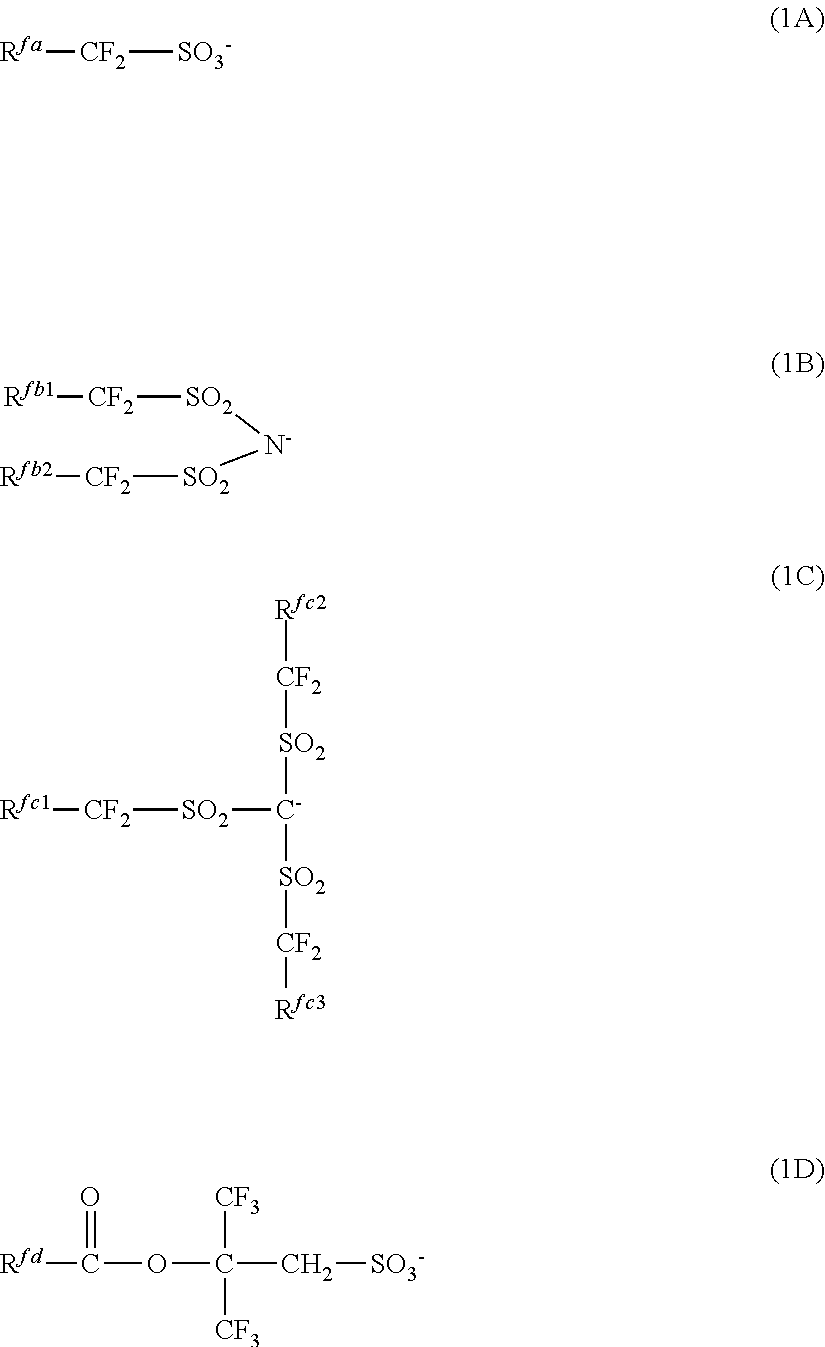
[CF2]([SO3-])[Rfa].[CF2]([SO2][N-][SO2][CF2][Rfb2])[Rfb1].[CF2]([SO2][C-]([SO2][CF2][Rfc3])[SO2][CF2][Rfc2])[Rfc1].C(OC(C[SO3-])([CF3])[CF3])([Rfd])=O
